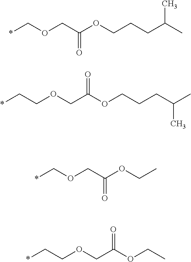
*COCC(OCC)=O.*CCOCC(OCC)=O.*COCC(OCCCC(C)C)=O.C(COCC(OCCCC(C)C)=O)*
